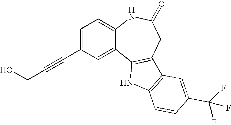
OCC#CC1=CC=C2C(=C1)C1=C(CC(=O)N2)C2=C(N1)C=CC(C(F)(F)F)=C2
